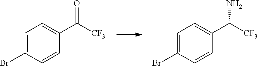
C1=C(Br)C=CC(C([CF3])=O)=C1.C1=C(Br)C=CC(C([CF3])N)=C1
